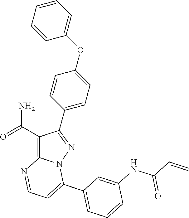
C1(C(=O)N)=C2N(N=C1C1=CC=C(OC3=CC=CC=C3)C=C1)C(C1=CC=CC(NC(C=C)=O)=C1)=CC=N2
